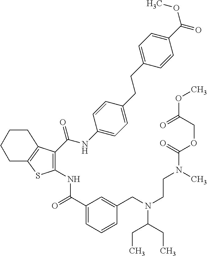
C1(C(=O)NC2=C(C(NC3=CC=C(CCC4=CC=C(C(OC)=O)C=C4)C=C3)=O)C3=C(S2)CCCC3)=CC=CC(CN(CCN(C)C(=O)OCC(=O)OC)C(CC)CC)=C1
